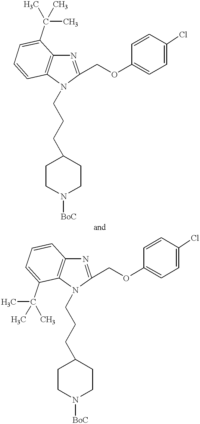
N1=C(COC2=CC=C(Cl)C=C2)N(CCCC2CCN([BoC])CC2)C2=C1C(C(C)(C)C)=CC=C2.N1=C(COC2=CC=C(Cl)C=C2)N(CCCC2CCN([BoC])CC2)C2=C1C=CC=C2C(C)(C)C
